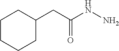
C1CCCC(CC(NN)=O)C1
